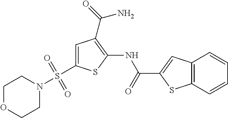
C1=C(S(N2CCOCC2)(=O)=O)SC(NC(=O)C2=CC3=C(S2)C=CC=C3)=C1C(=O)N
